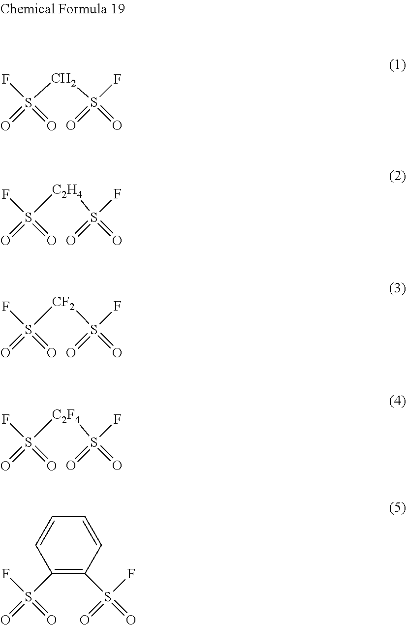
FS(=O)(=O)[C2H4]S(F)(=O)=O.FS(=O)(=O)[CF2]S(F)(=O)=O.FS(=O)(=O)[C2F4]S(F)(=O)=O.FS(=O)(=O)C1=C(S(F)(=O)=O)C=CC=C1.FS(=O)(=O)CS(F)(=O)=O
